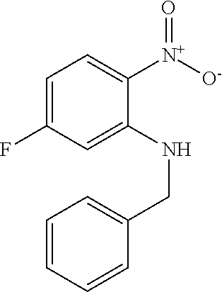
FC1=CC=C([N+]([O-])=O)C(NCC2=CC=CC=C2)=C1
